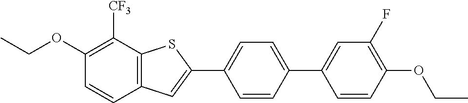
C1(OCC)=C([CF3])C2=C(C=C1)C=C(C1=CC=C(C3=CC(F)=C(OCC)C=C3)C=C1)S2
